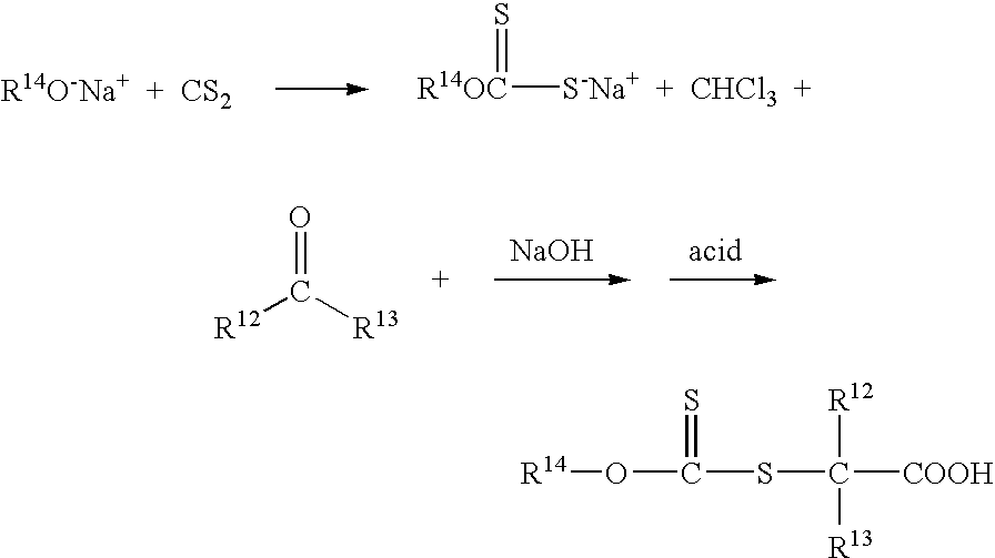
[R14]OC(SC([COOH])([R12])[R13])=S.[R14O-Na+  +  CS2].S=[R14OC][S-Na+  +  CHCl3  +].O=C([R13])[R12].[NaOH].[acid]
